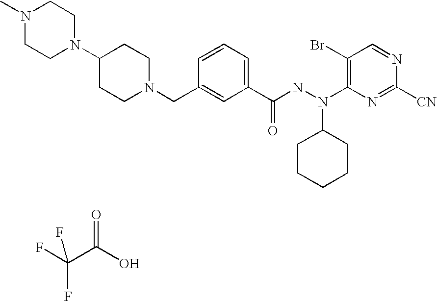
FC(C(O)=O)(F)F.C1CN(CC2=CC(C(NN(C3CCCCC3)C3=C(Br)C=NC([CN])=N3)=O)=CC=C2)CCC1N1CCN(C)CC1
